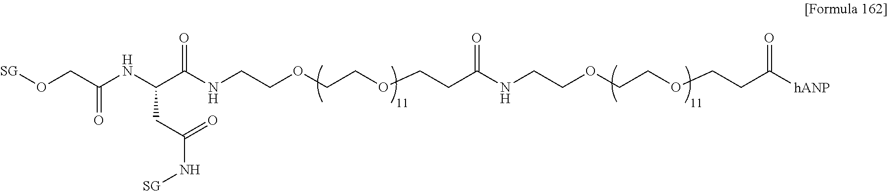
N(CCOCCOCCC([hANP])=O)C(CCOCCOCCNC(C(CC(N[SG])=O)NC(CO[SG])=O)=O)=O
